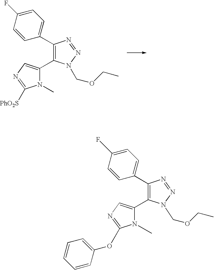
C1(C2=CC=C(F)C=C2)=C(C2=CN=C([PhO2S])N2C)N(COCC)N=N1.C1(C2=CC=C(F)C=C2)=C(C2=CN=C(OC3=CC=CC=C3)N2C)N(COCC)N=N1
